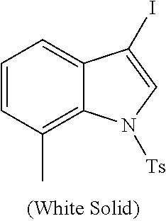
C1=CC(C)=C2C(=C1)C(I)=CN2[Ts]
